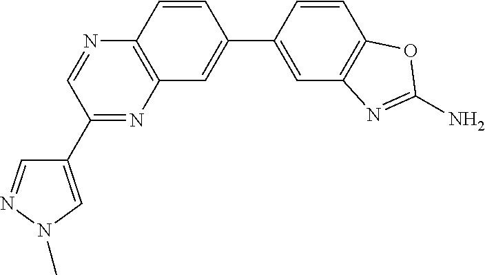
C1(C2=NC3=C(N=C2)C=CC(C2=CC4=C(C=C2)OC(N)=N4)=C3)=CN(C)N=C1
